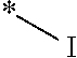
*I
